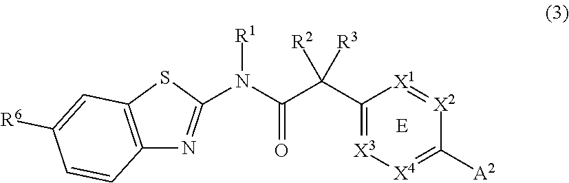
N(C(C(C1=[X3][X4]=C([A2])[X2]=[X1]1)([R2])[R3])=O)([R1])C1=NC2=C(S1)C=C([R6])C=C2
